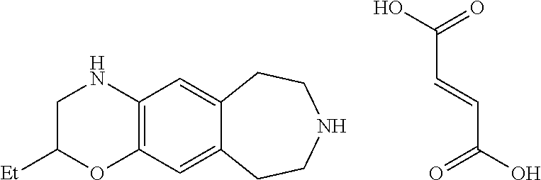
C1C([Et])OC2=C(N1)C=C1C(=C2)CCNCC1.OC(=O)C=CC(O)=O
